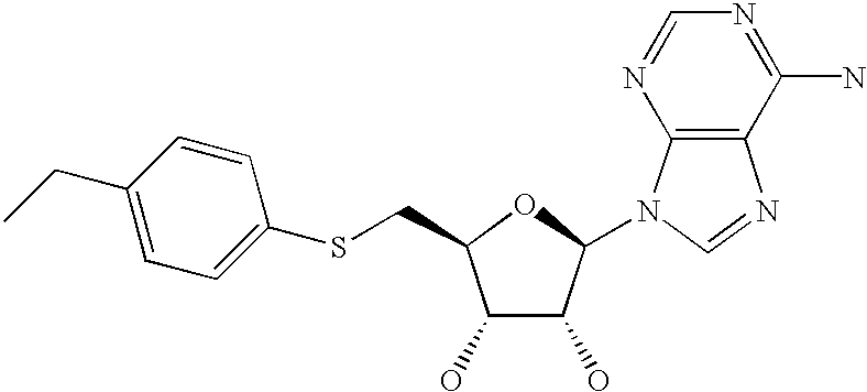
C1(O)C(O)C(N2C3=C(N=C2)C(N)=NC=N3)OC1CSC1=CC=C(CC)C=C1
